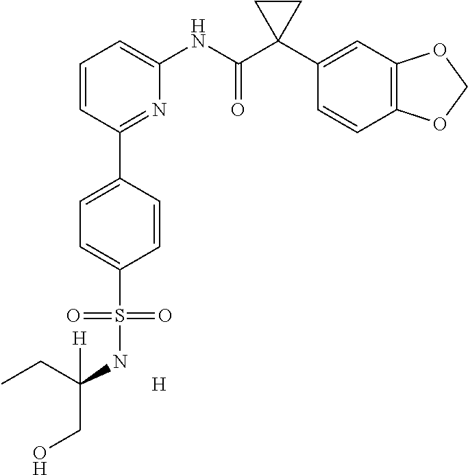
C1=CC(C2=CC=C(S(NC(CC)(CO)[H])(=O)=O)C=C2)=NC(NC(C2(C3=CC4=C(C=C3)OCO4)CC2)=O)=C1.[H]
